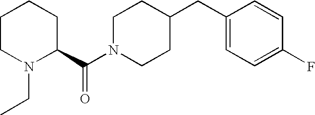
C1CN(CC)C(C(N2CCC(CC3=CC=C(F)C=C3)CC2)=O)CC1
